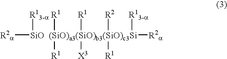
[R2a][SiO  (SiO)a3(SiO)b3(SiO)c3Si]([R2a])([R13-a])([R1])([R1])([R1])([X3])([R2])([R1])[R13-a]
